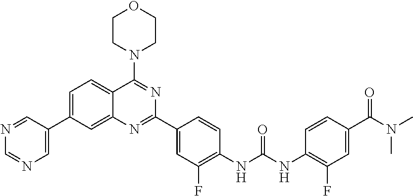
C1=C(C2=CN=CN=C2)C=C2C(=C1)C(N1CCOCC1)=NC(C1=CC(F)=C(NC(NC3=C(F)C=C(C(N(C)C)=O)C=C3)=O)C=C1)=N2
